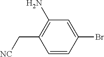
NC1=C(C[NC])C=CC(Br)=C1
